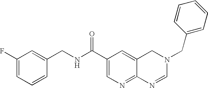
C(C1=CN=C2C(=C1)CN(CC1=CC=CC=C1)C=N2)(NCC1=CC(F)=CC=C1)=O
